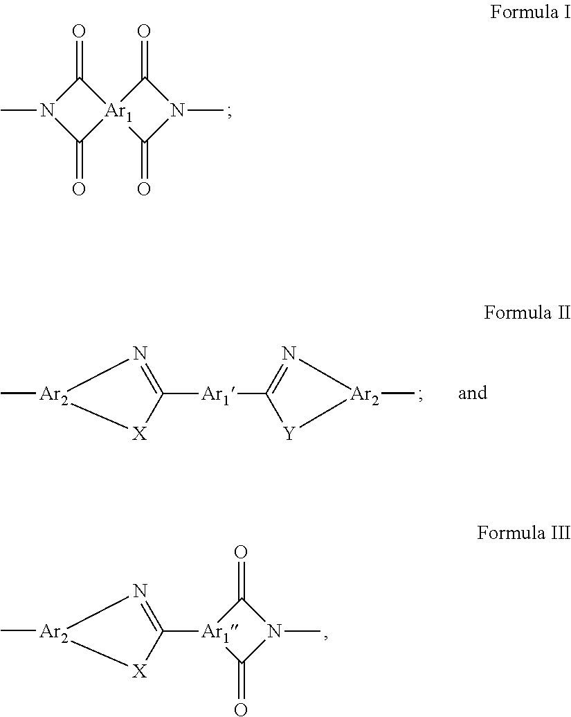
C1(=O)N(C)C(=O)[Ar1]12C(=O)N(C)C2=O.C1([Ar1]C2=N[Ar2](C)[Y]2)=N[Ar2](C)[X]1.C1([Ar1]2C(=O)N(C)C2=O)=N[Ar2](C)[X]1
